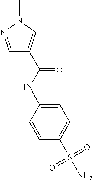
C1=NN(C)C=C1C(NC1=CC=C(S(N)(=O)=O)C=C1)=O
